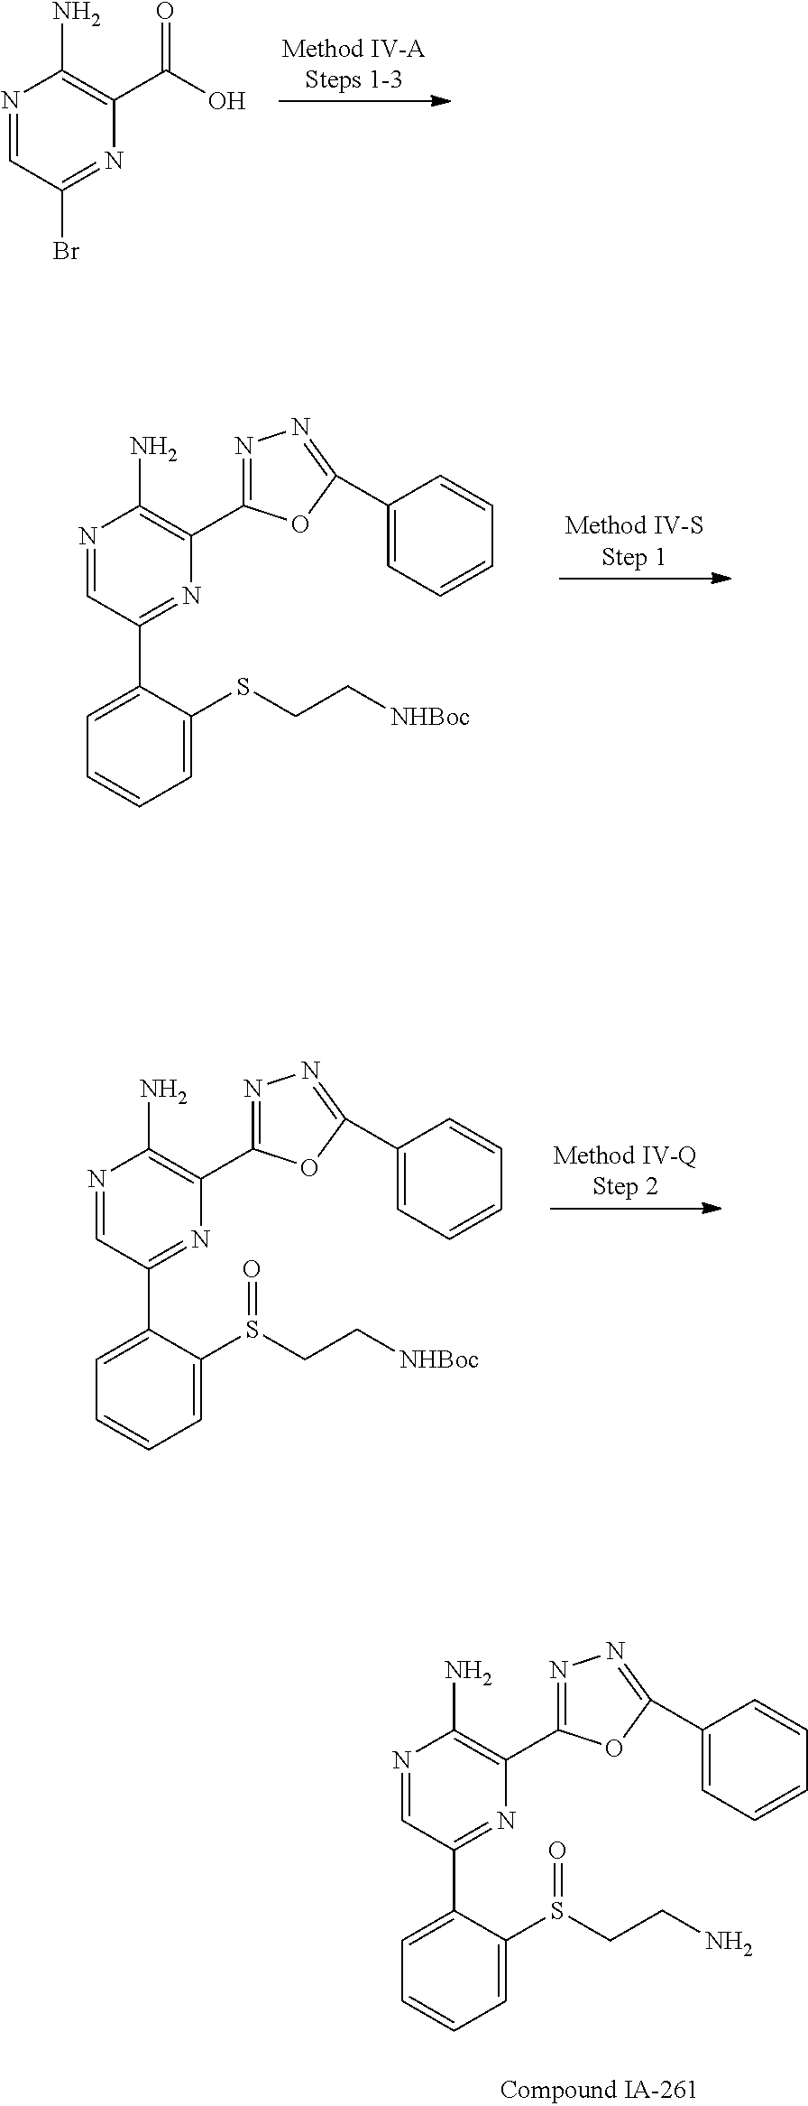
N1=CC(Br)=NC(C(O)=O)=C1N.N1=CC(C2=CC=CC=C2SCC[NHBoc])=NC(C2=NN=C(C3=CC=CC=C3)O2)=C1N.N1=CC(C2=CC=CC=C2S(CC[NHBoc])=O)=NC(C2=NN=C(C3=CC=CC=C3)O2)=C1N.N1=CC(C2=CC=CC=C2S(CCN)=O)=NC(C2=NN=C(C3=CC=CC=C3)O2)=C1N
